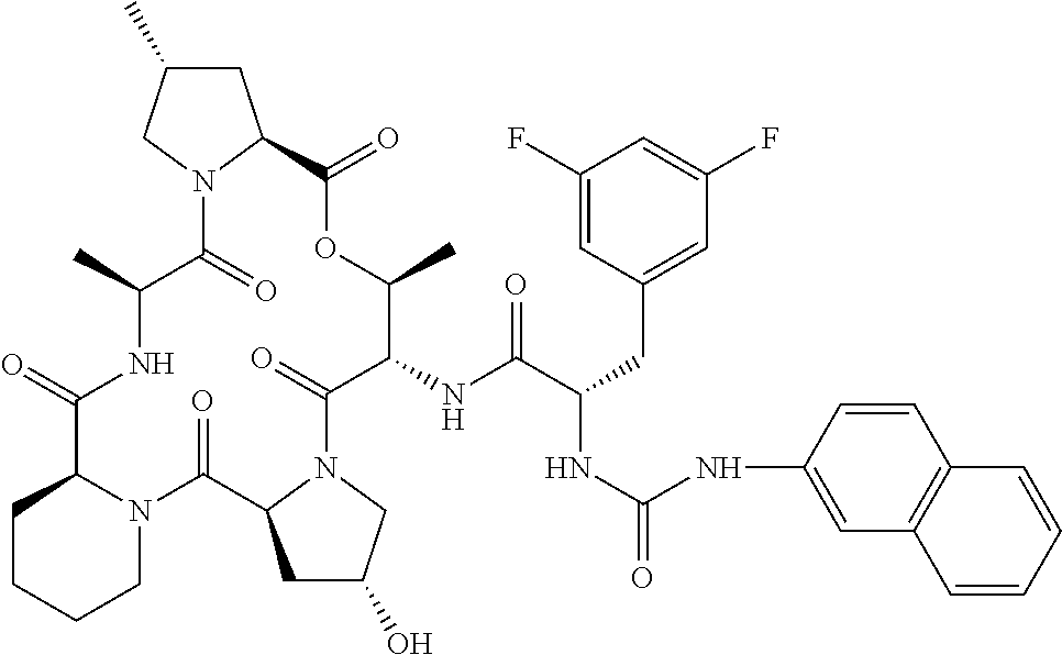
C1CCCN2C1C(=O)NC(C)C(=O)N1C(CC(C)C1)C(=O)OC(C)C(NC(C(CC1=CC(F)=CC(F)=C1)NC(=O)NC1=CC3=C(C=C1)C=CC=C3)=O)C(=O)N1C(C2=O)CC(O)C1
